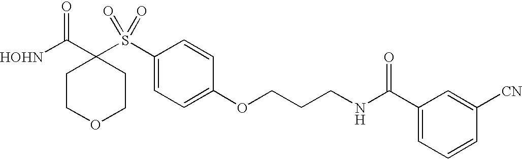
[HOHN]C(C1(S(C2=CC=C(OCCCNC(C3=CC=CC([CN])=C3)=O)C=C2)(=O)=O)CCOCC1)=O
